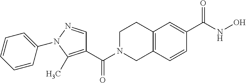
C(N1CC2=C(CC1)C=C(C(NO)=O)C=C2)(=O)C1=C(C)N(C2=CC=CC=C2)N=C1
